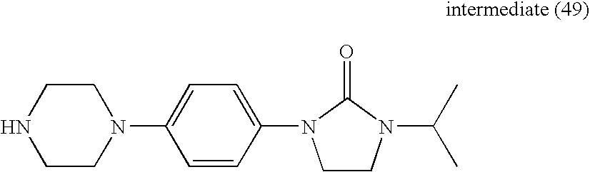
C1NCCN(C2=CC=C(N3CCN(C(C)C)C3=O)C=C2)C1
